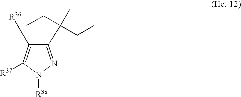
C1(C(C)(CC)CC)=NN([R38])C([R37])=C1[R36]
